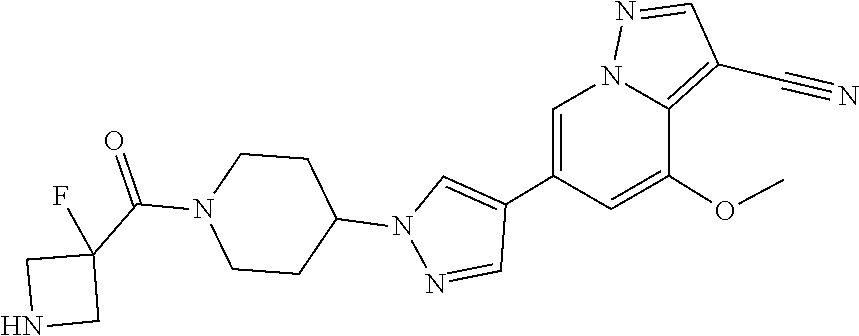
C1(F)(C(=O)N2CCC(N3N=CC(C4=CN5C(=C(C#N)C=N5)C(OC)=C4)=C3)CC2)CNC1
